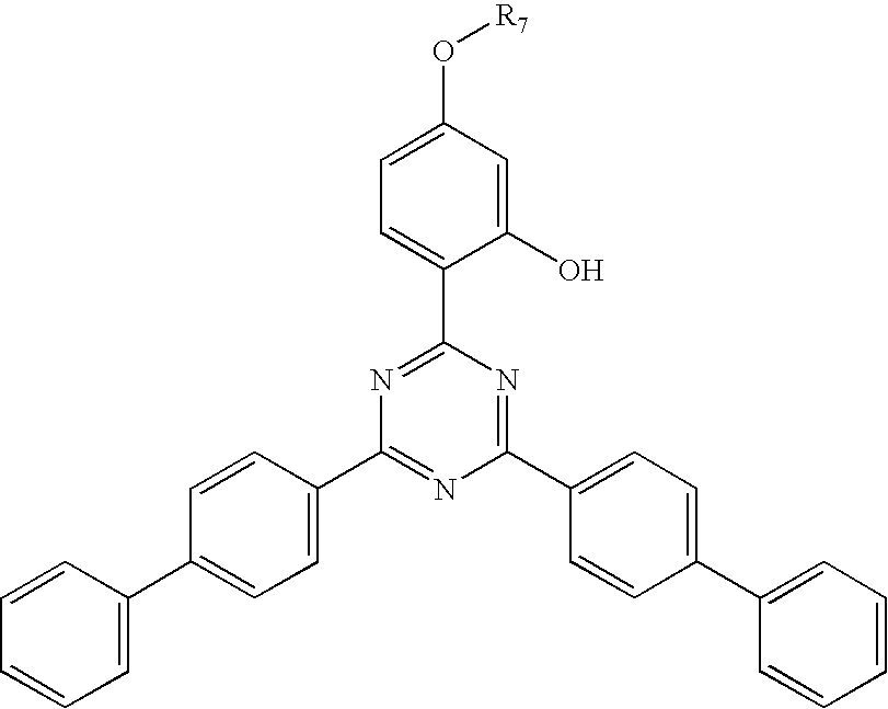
C1(O[R7])=CC=C(C2=NC(C3=CC=C(C4=CC=CC=C4)C=C3)=NC(C3=CC=C(C4=CC=CC=C4)C=C3)=N2)C(O)=C1
